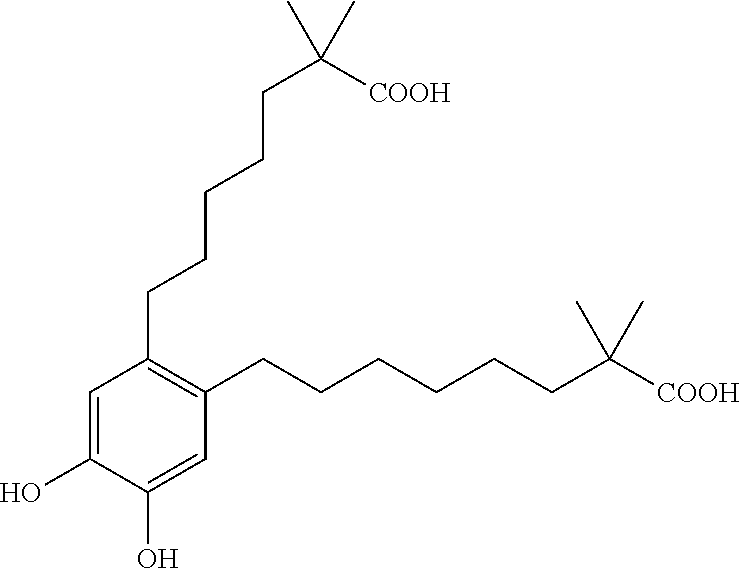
C1(CCCCCC([COOH])(C)C)=C(CCCCCCC([COOH])(C)C)C=C(O)C(O)=C1
